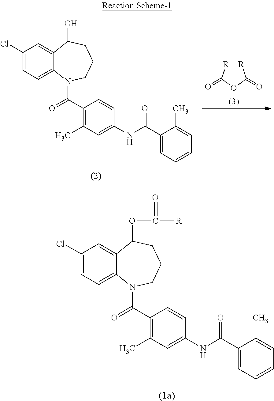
[R]C(OC([R])=O)=O.C1(Cl)=CC=C2C(=C1)C(O)CCCN2C(C1=C(C)C=C(NC(C2=CC=CC=C2C)=O)C=C1)=O.C1(Cl)=CC=C2C(=C1)C(OC(=O)[R])CCCN2C(C1=C(C)C=C(NC(C2=CC=CC=C2C)=O)C=C1)=O
